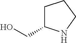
C1C(CO)NCC1
